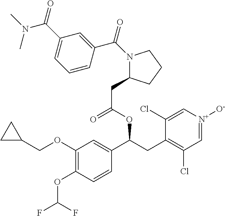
C1(OCC2CC2)=C(OC(F)F)C=CC(C(CC2=C(Cl)C=[N+]([O-])C=C2Cl)OC(CC2N(C(=O)C3=CC(C(=O)N(C)C)=CC=C3)CCC2)=O)=C1
